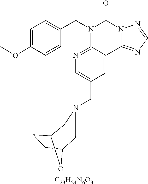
[C23H24N6O3].C1=C(OC)C=CC(CN2C3=NC=C(CN4CC5CCC(O5)C4)C=C3C3=NC=NN3C2=O)=C1
